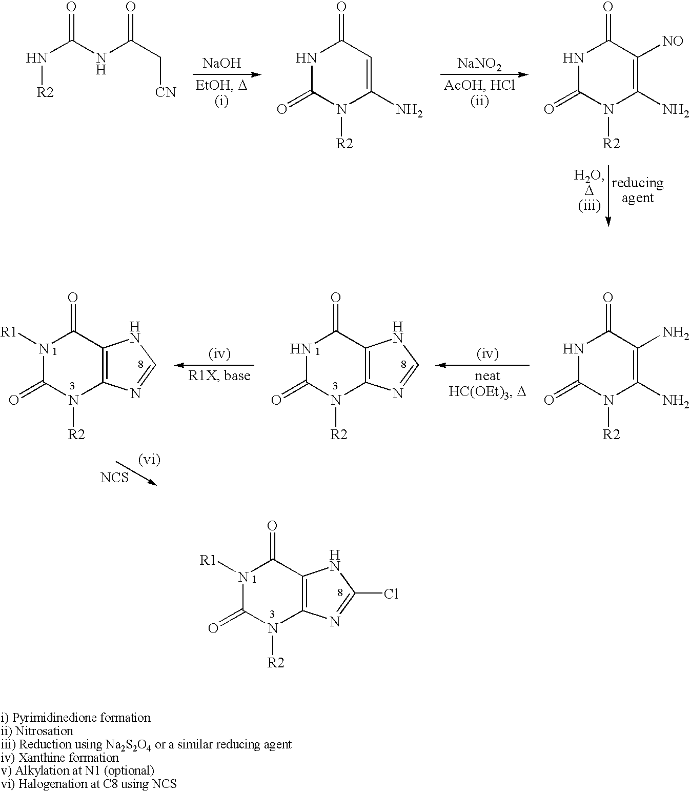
N1([R1])C(=O)N([R2])C2=C(C1=O)NC(Cl)=N2.N([R2])C(NC(=O)C[CN])=O.N1C(=O)N([R2])C(N)=CC1=O.N1C(=O)N([R2])C(N)=C([NO])C1=O.[NaNO2].[NaOH].N1C(=O)N([R2])C(N)=C(N)C1=O.N1([R1])C(=O)N([R2])C2=C(C1=O)NC=N2.N1C(=O)N([R2])C2=C(C1=O)NC=N2.[NCS].[(iv)].[(iv)]
